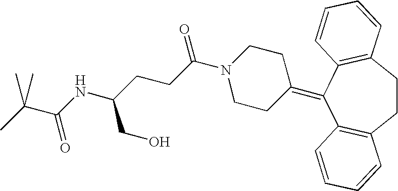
C1CC2=C(C(=C3CCN(C(CCC(NC(C(C)(C)C)=O)CO)=O)CC3)C3=C1C=CC=C3)C=CC=C2
